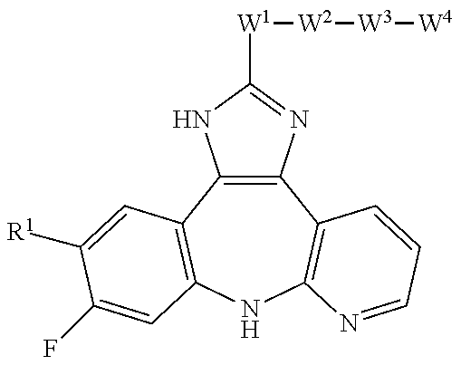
C12=C(C3=C(NC4=C1C=CC=N4)C=C(F)C([R1])=C3)NC([W1][W2][W3][W4])=N2
